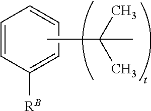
C1=CC([RB])=CC=C1.CC(C)(C)C
